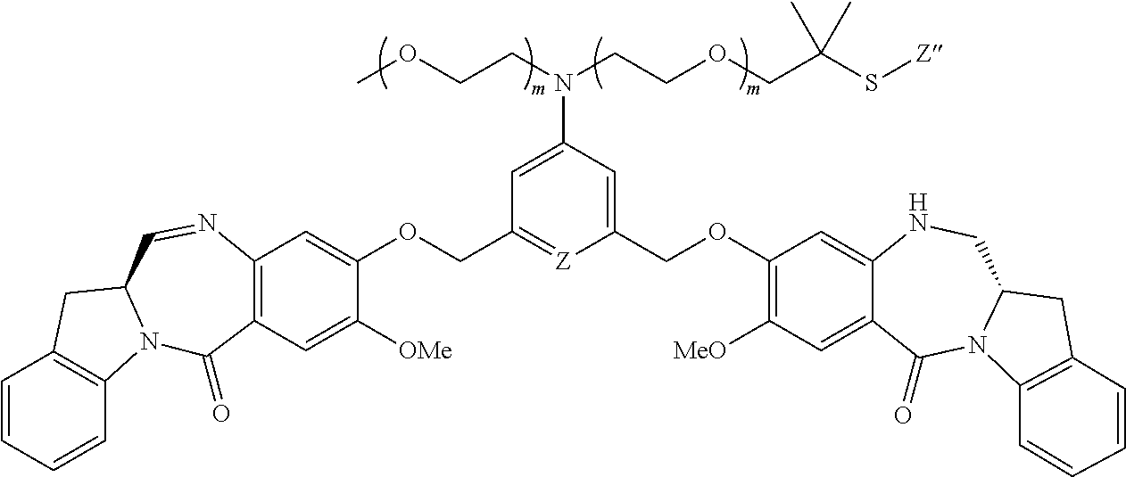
C1=CC=CC2=C1CC1N2C(=O)C2=C(N=C1)C=C(OCC1=[Z]C(COC3=C([MeO])C=C4C(=C3)NCC3N(C4=O)C4=C(C3)C=CC=C4)=CC(N(CCOCC(S[Z])(C)C)CCOC)=C1)C([OMe])=C2
